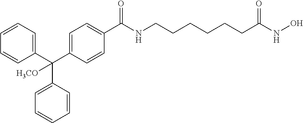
C1(C(C2=CC=CC=C2)(C2=CC=CC=C2)[H3CO])=CC=C(C(NCCCCCCC(NO)=O)=O)C=C1
